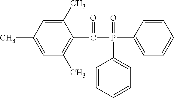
C1(C)=CC(C)=CC(C)=C1C(=O)P(=O)(C1=CC=CC=C1)C1=CC=CC=C1
